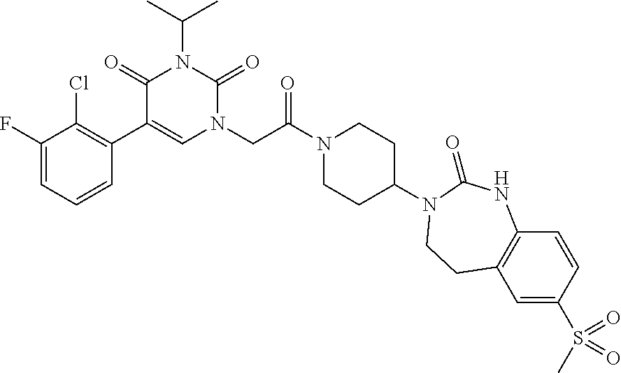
C1(F)=CC=CC(C2=CN(CC(N3CCC(N4C(=O)NC5=C(C=C(S(C)(=O)=O)C=C5)CC4)CC3)=O)C(=O)N(C(C)C)C2=O)=C1Cl
